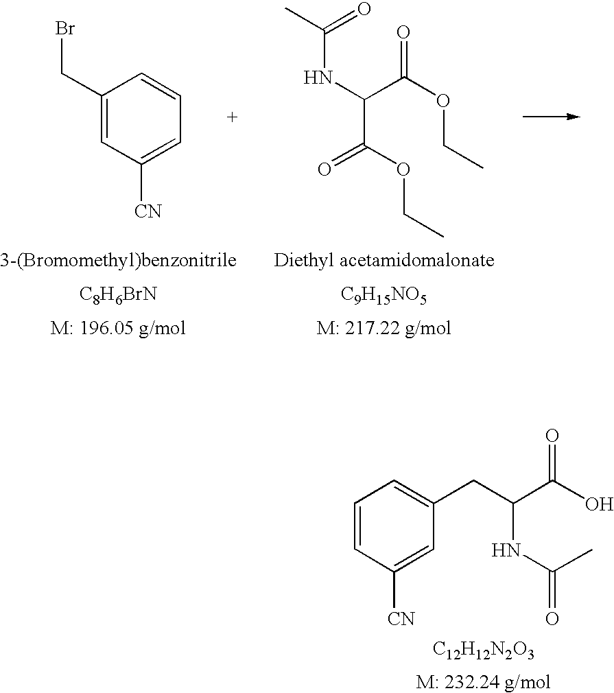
C1(CBr)=CC([CN])=CC=C1.[C8H6BrN].[M: 196.05 g/mol].C(C(OCC)=O)(C(OCC)=O)NC(C)=O.[C9H15NO5].[M: 217.22 g/mol].C1=CC([CN])=CC(CC(C(O)=O)NC(C)=O)=C1.[C12H12N2O3].[M: 232.24 g/mol]
